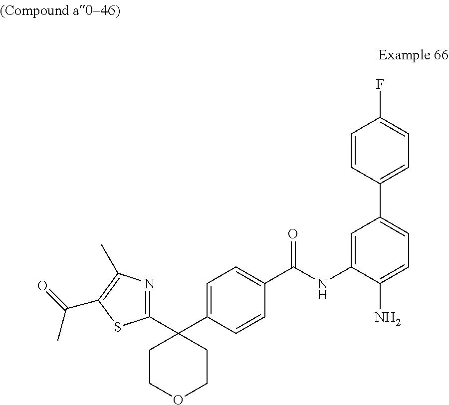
C1=C(N)C(NC(C2=CC=C(C3(C4=NC(C)=C(C(=O)C)S4)CCOCC3)C=C2)=O)=CC(C2=CC=C(F)C=C2)=C1
